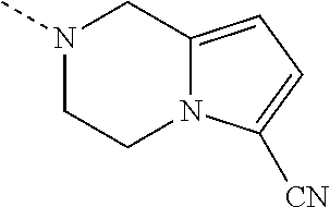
N1(C)CCN2C(=CC=C2[CN])C1
